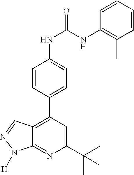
C1=CC(C2=C3C(=NC(C(C)(C)C)=C2)N([H])N=C3)=CC=C1NC(NC1=C(C)C=CC=C1)=O
